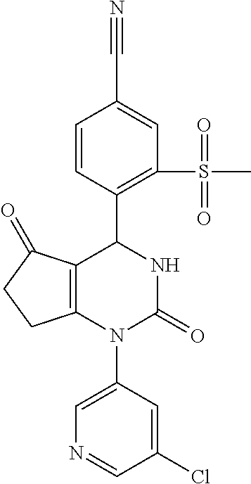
C1=C(N2C3=C(C(=O)CC3)C(C3=C(S(C)(=O)=O)C=C(C#N)C=C3)NC2=O)C=C(Cl)C=N1
